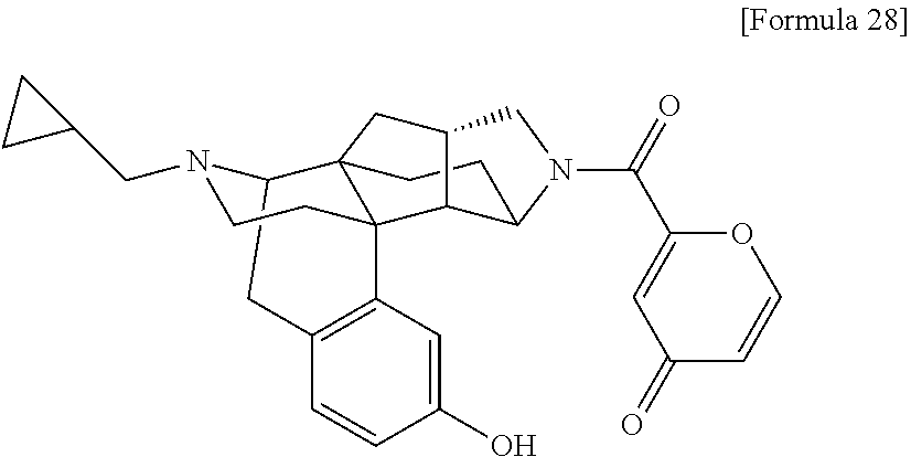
C12CC3=C(C=C(O)C=C3)C3(CCN1CC1CC1)C21CCC2C3C(C1)CN2C(=O)C1=CC(=O)C=CO1
